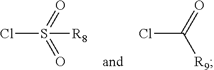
S(Cl)(=O)(=O)[R8].C(Cl)(=O)[R9]
